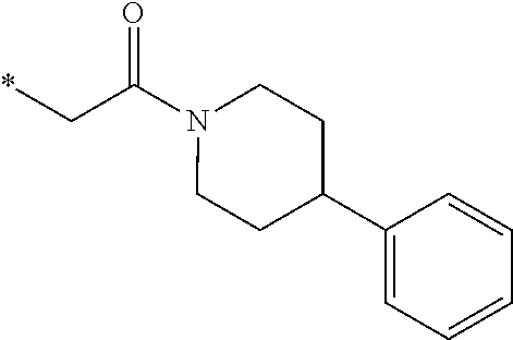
*CC(N1CCC(C2=CC=CC=C2)CC1)=O
